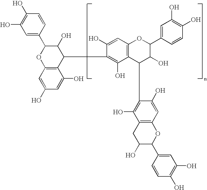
C12=C(C=C(O)C=C1O)OC(C1=CC(O)=C(O)C=C1)C(O)C2C1=C(O)C2=C(C=C1O)OC(C1=CC(O)=C(O)C=C1)C(O)C2C1=C(O)C2=C(C=C1O)OC(C1=CC(O)=C(O)C=C1)C(O)C2
